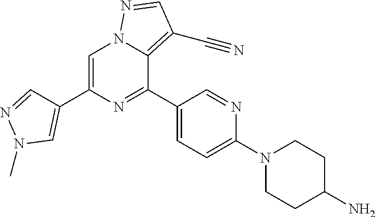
C1(C2=NC(C3=CN(C)N=C3)=CN3C2=C(C#N)C=N3)=CC=C(N2CCC(N)CC2)N=C1
